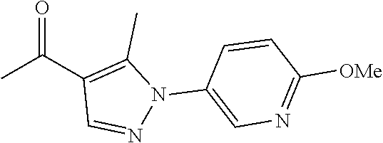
CC(C1=C(C)N(C2=CN=C([OMe])C=C2)N=C1)=O
